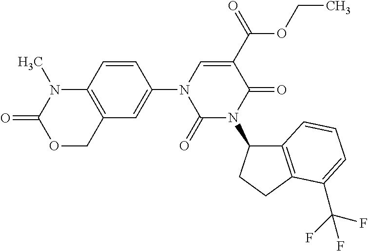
C1(=O)N(C2C3=C(CC2)C(C(F)(F)F)=CC=C3)C(=O)C(C(OCC)=O)=CN1C1=CC2=C(C=C1)N(C)C(=O)OC2
